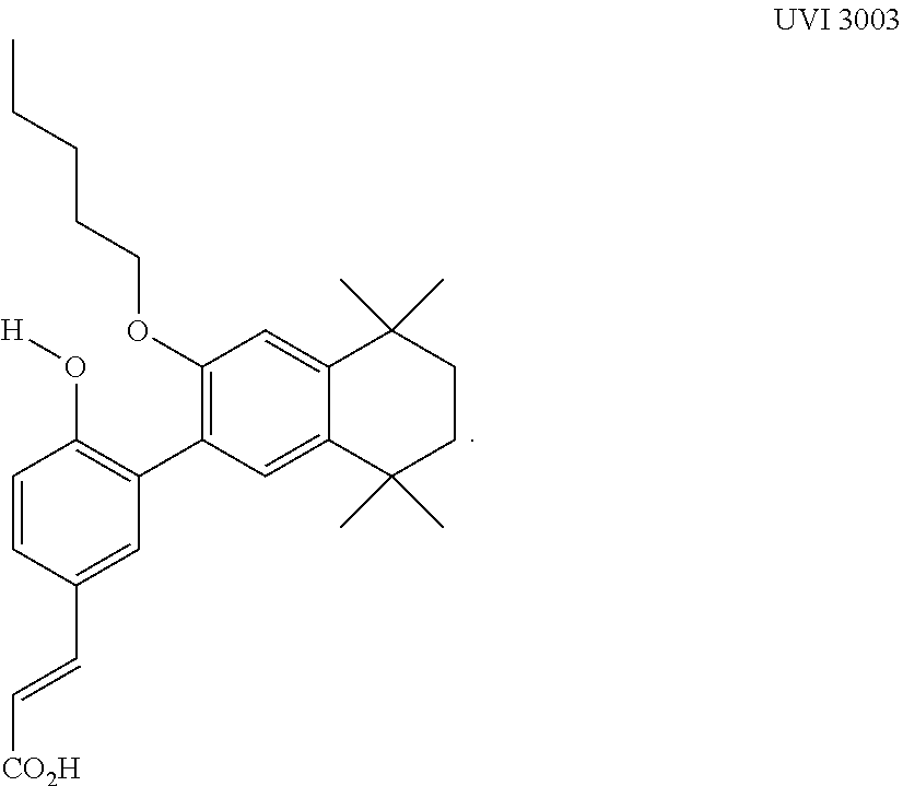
CCCCCOC1=C(C2=C(O[H])C=CC(C=C[CO2H])=C2)C=C2C(=C1)C(C)(C)CCC2(C)C
